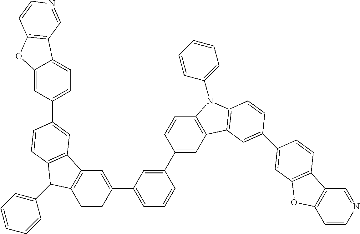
C1=CC(C2=CC=CC(C3=CC4=C(C=C3)N(C3=CC=CC=C3)C3=C4C=C(C4=CC5=C(C6=C(C=CN=C6)O5)C=C4)C=C3)=C2)=CC2=C1C(C1=CC=CC=C1)C1=C2C=C(C2=CC=C3C(=C2)OC2=C3C=NC=C2)C=C1
